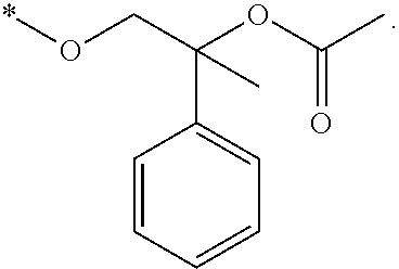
C1=CC=CC=C1C(CO*)(OC(C)=O)C
